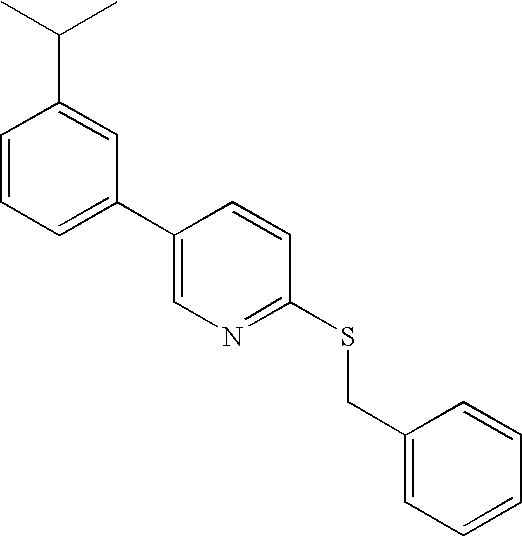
C1=CC=C(C2=CN=C(SCC3=CC=CC=C3)C=C2)C=C1C(C)C
